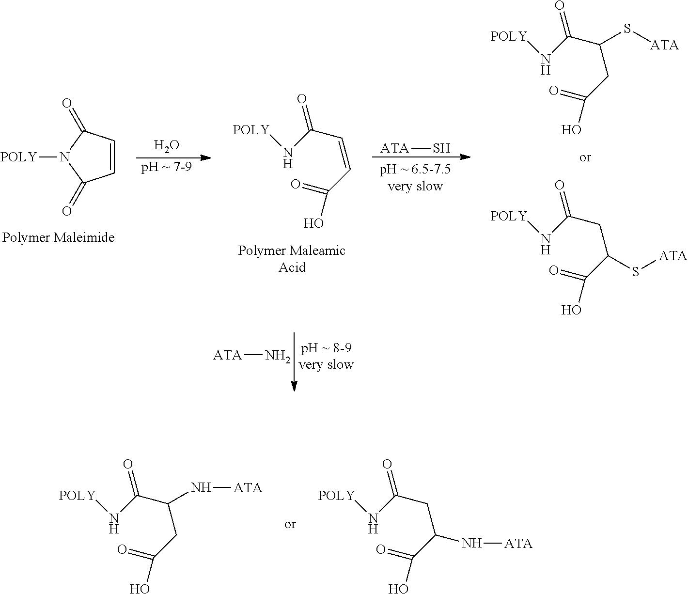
N(C(C(CC(=O)O)N[ATA])=O)[POLY].N(C(CC(C(=O)O)N[ATA])=O)[POLY].C1=CC(=O)N([POLY])C1=O.O.[pH ~ 7-9].N(C(C(CC(=O)O)S[ATA])=O)[POLY].N(C(CC(C(=O)O)S[ATA])=O)[POLY].N(C(C=CC(=O)O)=O)[POLY].[ATA]S.[ATA]N
